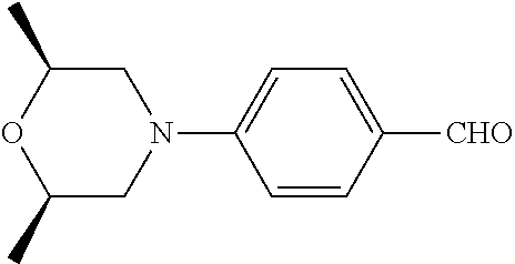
C1=CC([CHO])=CC=C1N1CC(C)OC(C)C1
